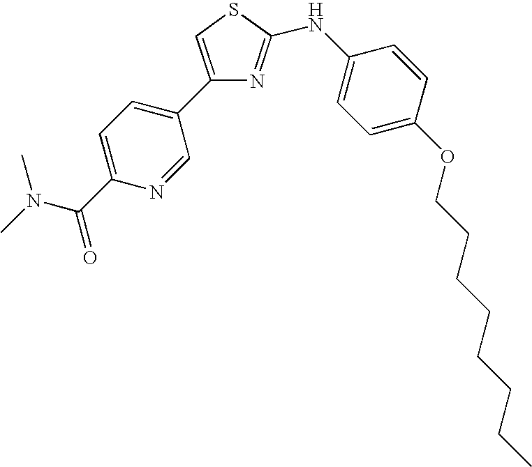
C1(C2=CC=C(C(N(C)C)=O)N=C2)=CSC(NC2=CC=C(OCCCCCCCC)C=C2)=N1
